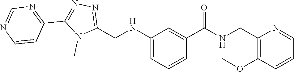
C(C1=C(OC)C=CC=N1)NC(C1=CC(NCC2=NN=C(C3=NC=NC=C3)N2C)=CC=C1)=O
